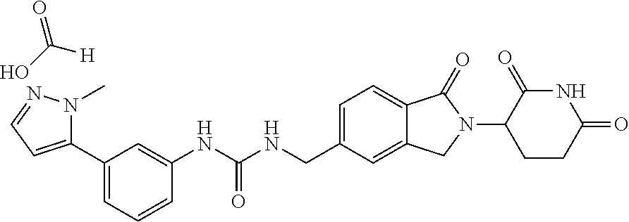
C1=C(C2=CC=NN2C)C=C(NC(NCC2=CC=C3C(=C2)CN(C2CCC(=O)NC2=O)C3=O)=O)C=C1.OC([H])=O
